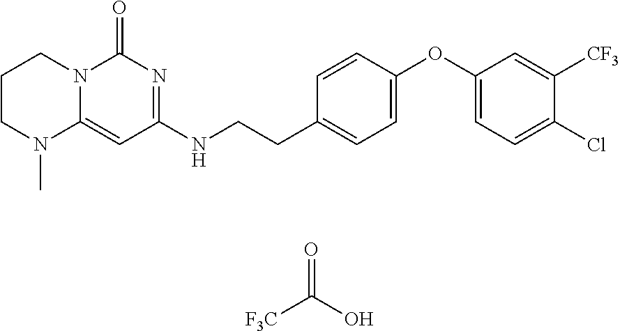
C1CN(C)C2=CC(NCCC3=CC=C(OC4=CC=C(Cl)C([CF3])=C4)C=C3)=NC(=O)N2C1.O=C(O)[F3C]
